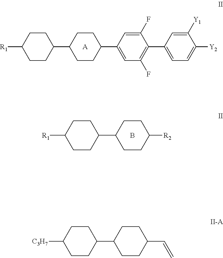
[R1]C1CCC(C2CCC(C3=CC(F)=C(C4=CC=C([Y2])C([Y1])=C4)C(F)=C3)CC2)CC1.[A].[R1]C1CCC(C2CCC([R2])CC2)CC1.B.[C3H7]C1CCC(C2CCC(C=C)CC2)CC1
